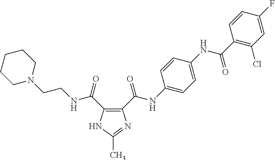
C1(C(NC2=CC=C(NC(C3=C(Cl)C=C(F)C=C3)=O)C=C2)=O)=C(C(=O)NCCN2CCCCC2)NC(C)=N1
